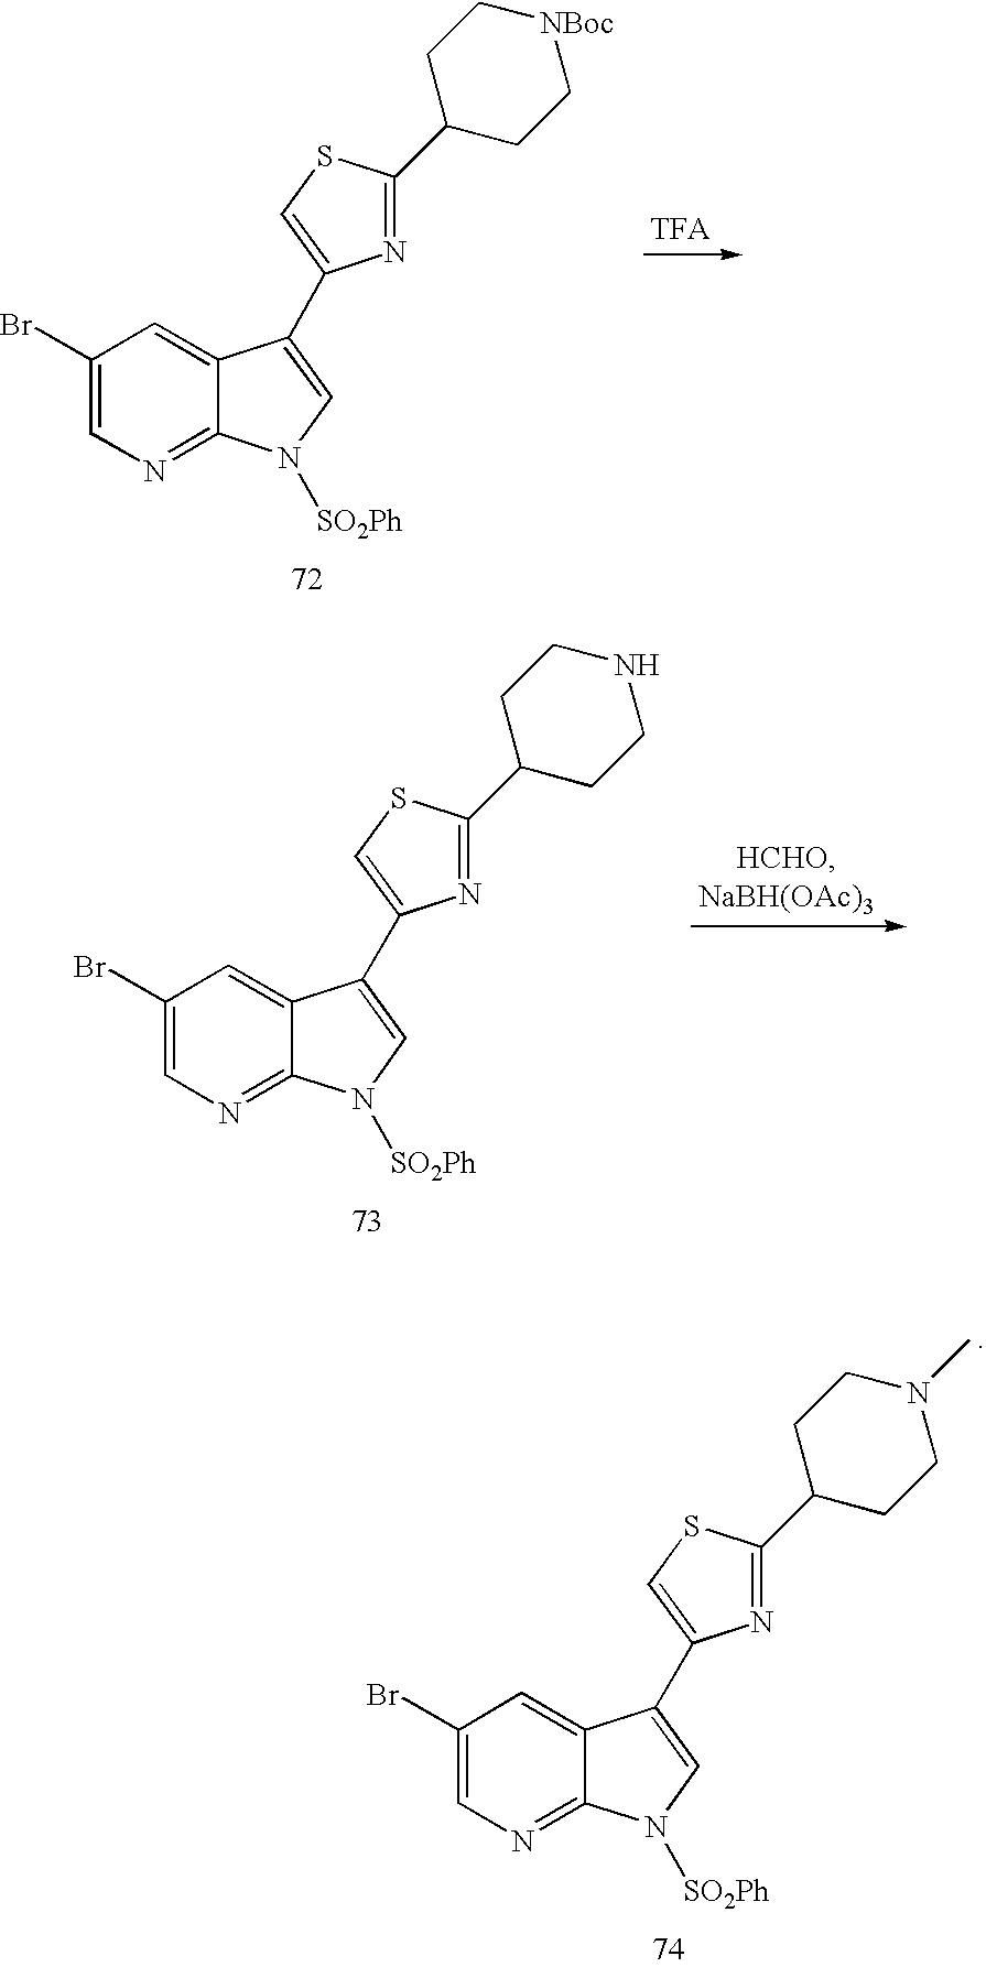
C1(Br)=CN=C2C(=C1)C(C1=CSC(C3CC[NBoc]CC3)=N1)=CN2[SO2Ph].C1(Br)=CN=C2C(=C1)C(C1=CSC(C3CCNCC3)=N1)=CN2[SO2Ph].C1(Br)=CN=C2C(=C1)C(C1=CSC(C3CCN(C)CC3)=N1)=CN2[SO2Ph]
